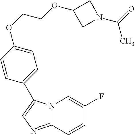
N12C(=NC=C1C1=CC=C(OCCOC3CN(C(=O)C)C3)C=C1)C=CC(F)=C2
